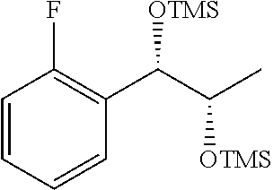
C1=CC=CC(C(C(C)[OTMS])[OTMS])=C1F
